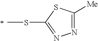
S(C)C1=NN=C([Me])S1
